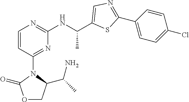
C1=CC(N2C(=O)OCC2C(C)N)=NC(NC(C2=CN=C(C3=CC=C(Cl)C=C3)S2)C)=N1
